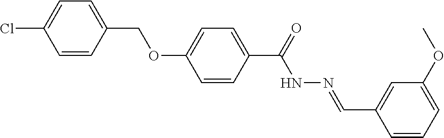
O(C1=CC=C(C(=O)NN=CC2=CC(OC)=CC=C2)C=C1)CC1=CC=C(Cl)C=C1
